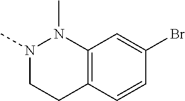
N1(C)CCC2=C(N1C)C=C(Br)C=C2
